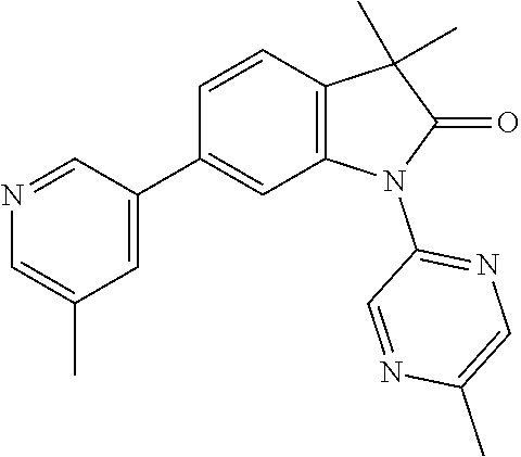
C1=NC=C(C)C=C1C1=CC2=C(C=C1)C(C)(C)C(=O)N2C1=NC=C(C)N=C1
